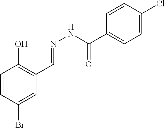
C1=CC(Br)=CC(C=NNC(=O)C2=CC=C(Cl)C=C2)=C1O
